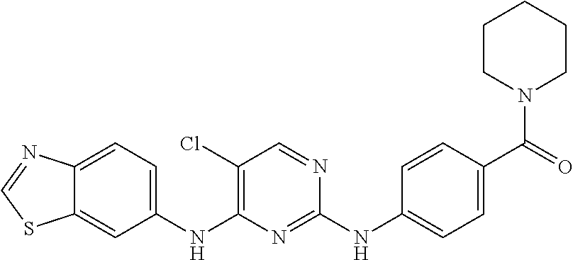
C1(NC2=C(Cl)C=NC(NC3=CC=C(C(=O)N4CCCCC4)C=C3)=N2)=CC=C2C(=C1)SC=N2
